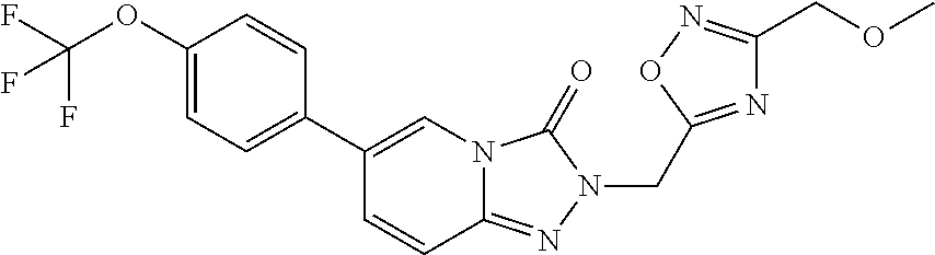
C(OC1=CC=C(C2=CN3C(=NN(CC4=NC(COC)=NO4)C3=O)C=C2)C=C1)(F)(F)F
